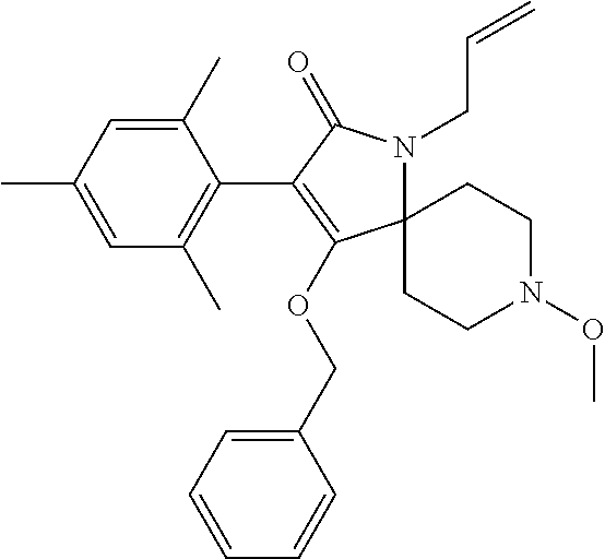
C12(N(CC=C)C(=O)C(C3=C(C)C=C(C)C=C3C)=C1OCC1=CC=CC=C1)CCN(OC)CC2
